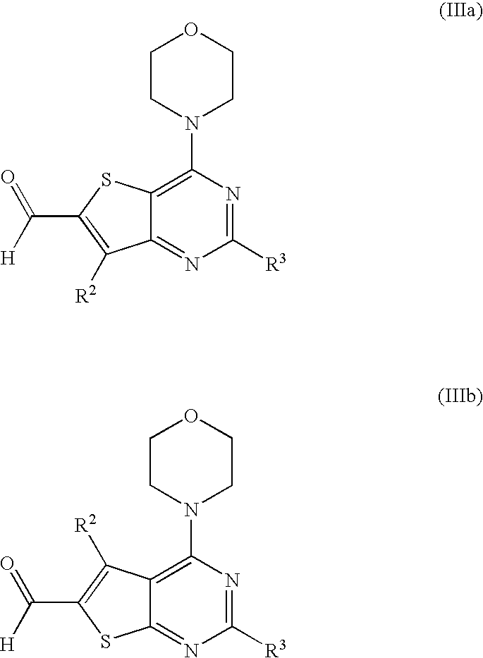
C12=NC([R3])=NC(N3CCOCC3)=C1SC(C([H])=O)=C2[R2].C12=NC([R3])=NC(N3CCOCC3)=C1C([R2])=C(C([H])=O)S2
